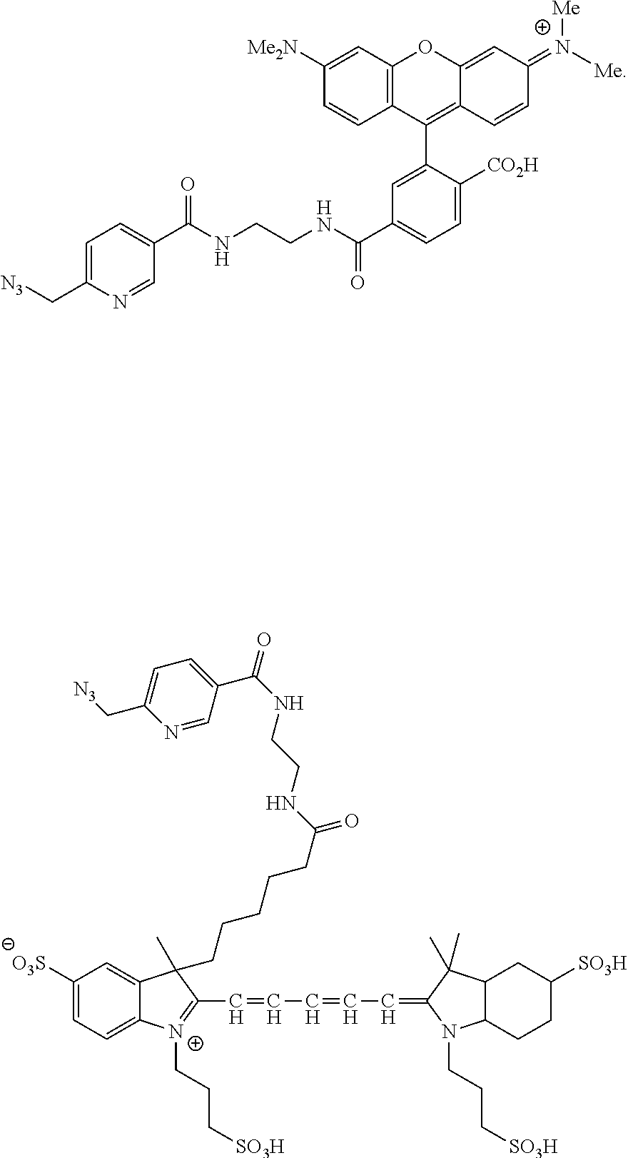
C1=C(C[N3])N=CC(C(NCCNC(C2=CC=C([CO2H])C(C3=C4C(=CC(=[N+]([Me])[Me])C=C4)OC4=C3C=CC([Me2N])=C4)=C2)=O)=O)=C1.C1([O3S])=CC=C2C(=C1)C(CCCCCC(NCCNC(=O)C1=CC=C(C[N3])N=C1)=O)(C)C(C=CC=CC=C1N(CCC[SO3H])C3C(C1(C)C)CC([SO3H])CC3)=[N+]2CCC[SO3H]
